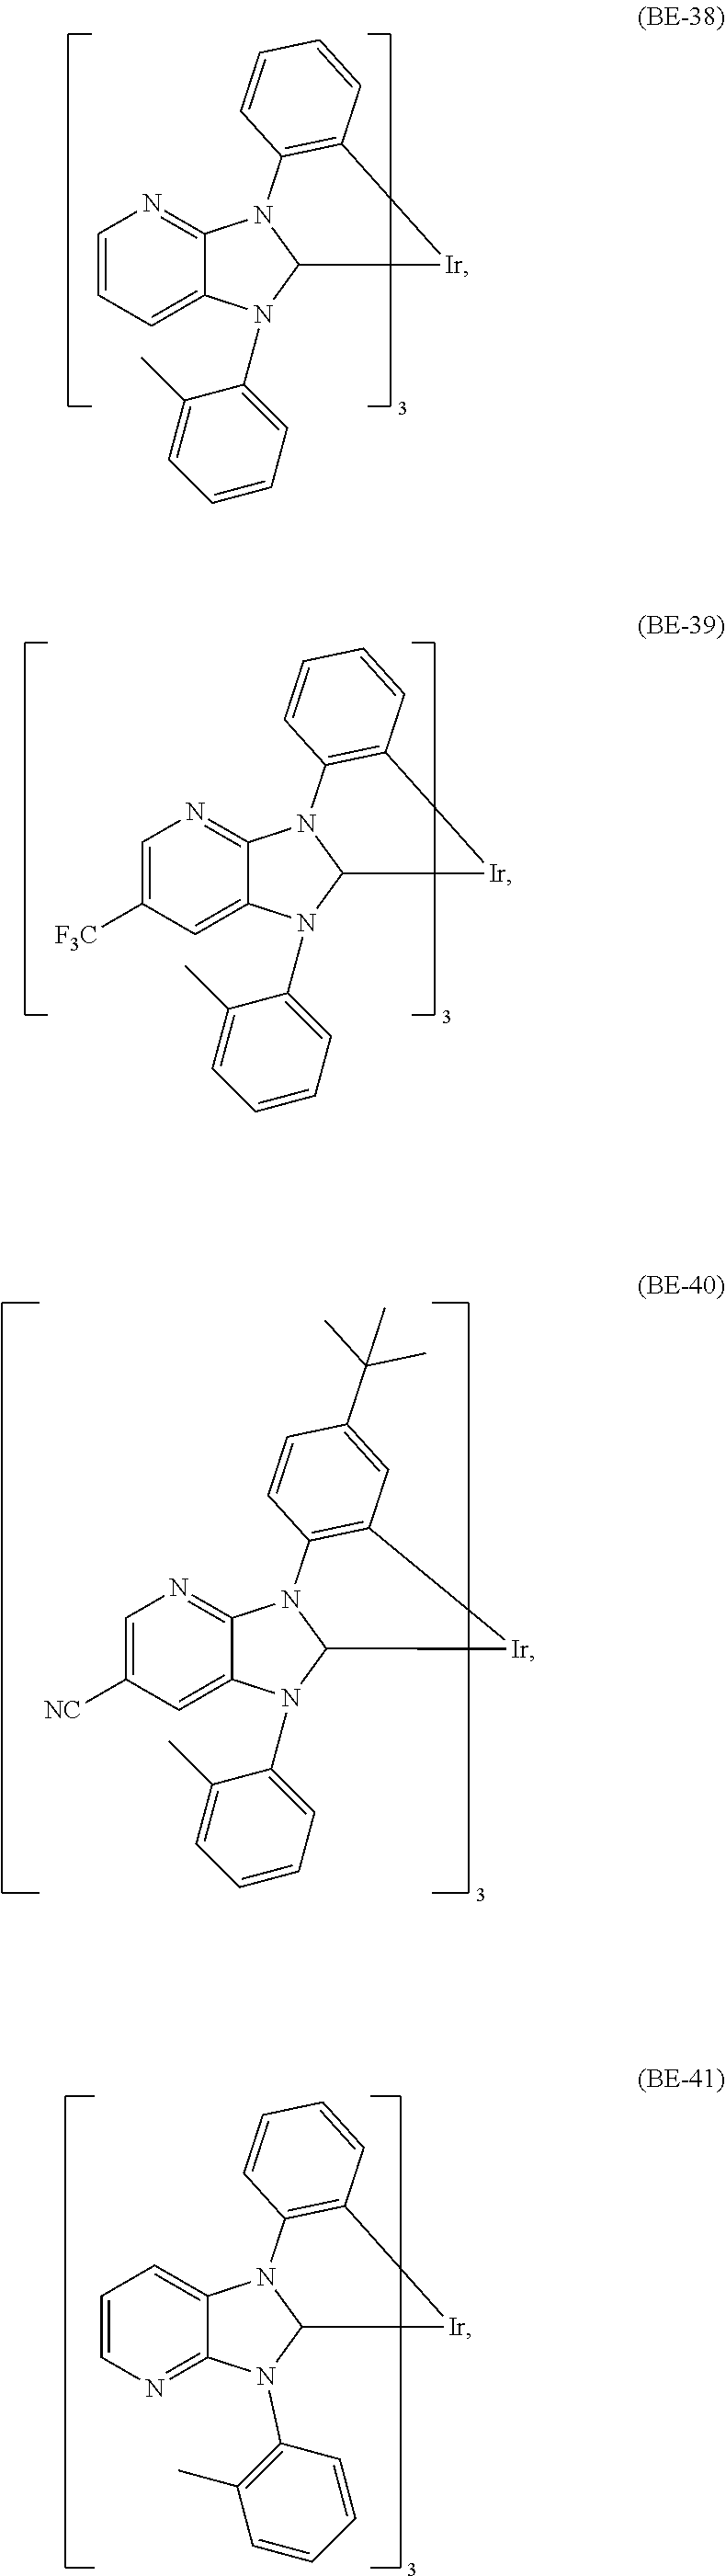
C1=CC=C2C(=N1)N1C(N2C2=CC=CC=C2C)[Ir]C2=C1C=CC=C2.C1=C([F3C])C=C2C(=N1)N1C(N2C2=CC=CC=C2C)[Ir]C2=C1C=CC=C2.C1=C([NC])C=C2C(=N1)N1C(N2C2=CC=CC=C2C)[Ir]C2=C1C=CC(C(C)(C)C)=C2.C1=CN=C2C(=C1)N1C(N2C2=C(C)C=CC=C2)[Ir]C2=C1C=CC=C2
